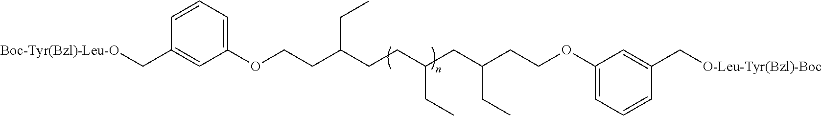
C1=CC(C[Boc-Tyr(Bzl)-Leu-O])=CC(OCCC(CCC(CC(CCOC2=CC=CC(C[O-Leu-Tyr(Bzl)-Boc])=C2)CC)CC)CC)=C1
